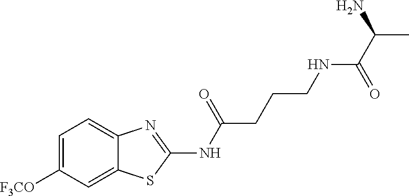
C1=C([F3CO])C=C2C(=C1)N=C(NC(CCCNC(C(N)C)=O)=O)S2
